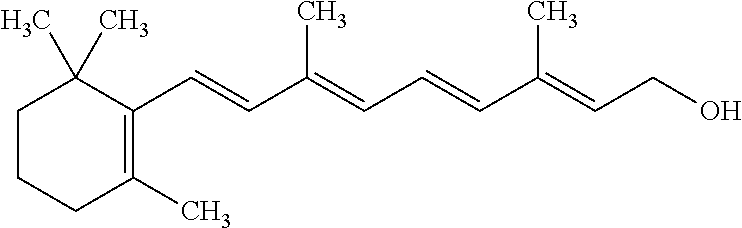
C(=CC(=CC=CC(=CCO)C)C)C1=C(C)CCCC1(C)C
